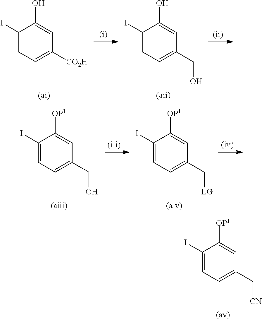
C1(I)=CC=C([CO2H])C=C1O.C1(I)=CC=C(CO)C=C1O.C1(I)=CC=C(CO)C=C1[OP1].C1(I)=CC=C(C[LG])C=C1[OP1].C1(I)=CC=C(C[CN])C=C1[OP1]
